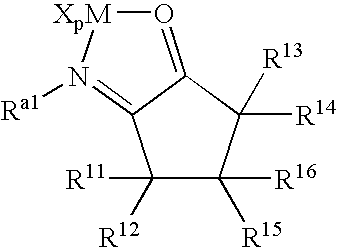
O1=C2C(=N([Ra1])[XpM]1)C([R11])([R12])C([R15])([R16])C2([R14])[R13]
